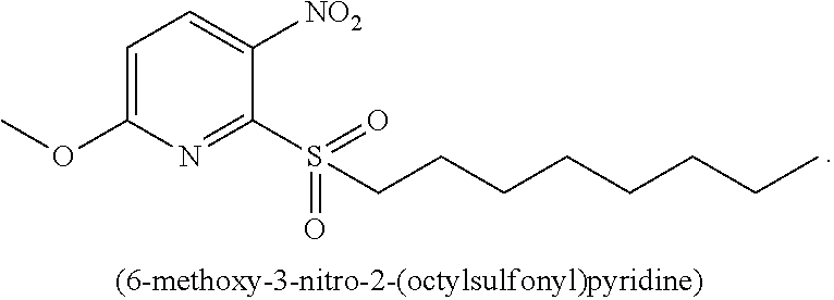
C1=C(OC)N=C(S(=O)(=O)CCCCCCCC)C([NO2])=C1
